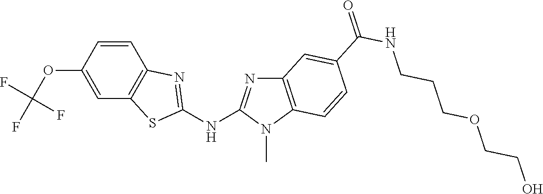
C1(OC(F)(F)F)=CC2=C(C=C1)N=C(NC1=NC3=C(N1C)C=CC(C(NCCCOCCO)=O)=C3)S2
